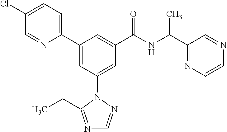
C1(C2=CC(N3N=CN=C3CC)=CC(C(NC(C3=NC=CN=C3)C)=O)=C2)=CC=C(Cl)C=N1
